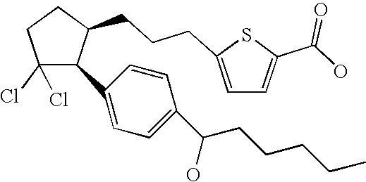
C1(Cl)(Cl)CCC(CCCC2=CC=C(C(O)=O)S2)C1C1=CC=C(C(CCCCC)O)C=C1
